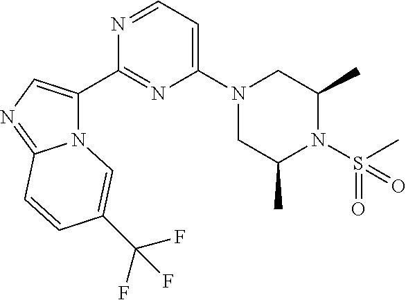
N12C(C3=NC(N4CC(C)N(S(=O)(C)=O)C(C)C4)=CC=N3)=CN=C1C=CC(C(F)(F)F)=C2
